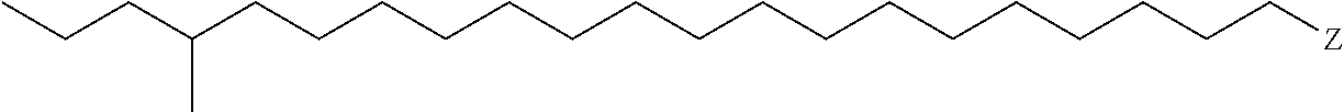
C(CCCCC[Z])CCCCCCCCCCCC(CCC)C
